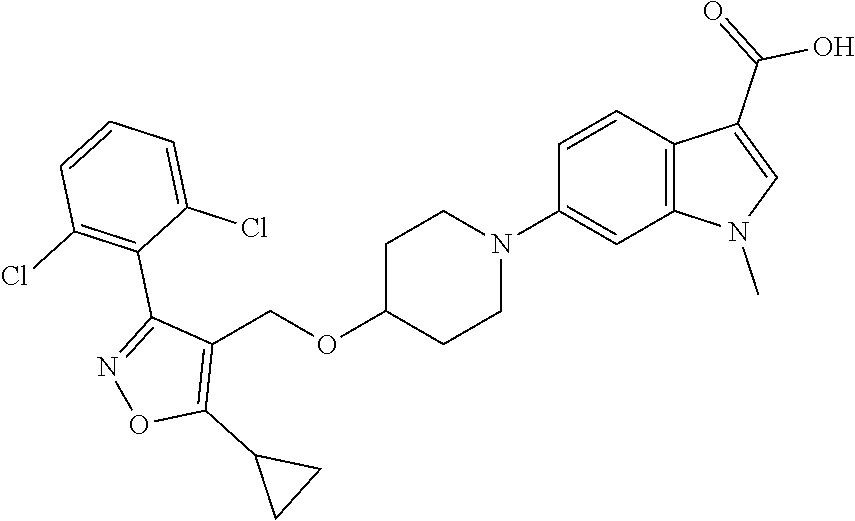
C12=C(C=CC(N3CCC(OCC4=C(C5CC5)ON=C4C4=C(Cl)C=CC=C4Cl)CC3)=C1)C(C(=O)O)=CN2C
